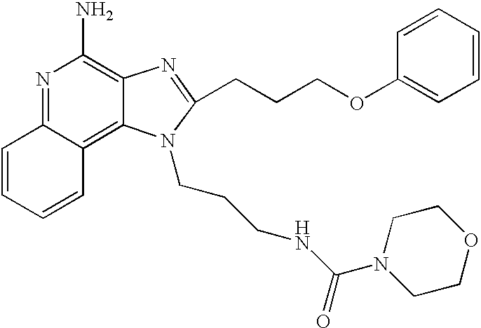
C1=CC=CC2=C3C(=C(N)N=C12)N=C(CCCOC1=CC=CC=C1)N3CCCNC(N1CCOCC1)=O
